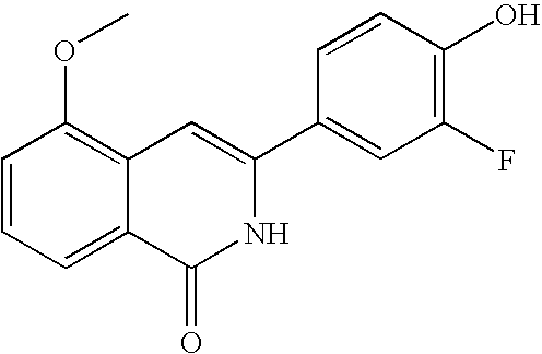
C1=CC=C2C(=C1OC)C=C(C1=CC(F)=C(O)C=C1)NC2=O
